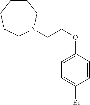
C1CCCCN(CCOC2=CC=C(Br)C=C2)C1
